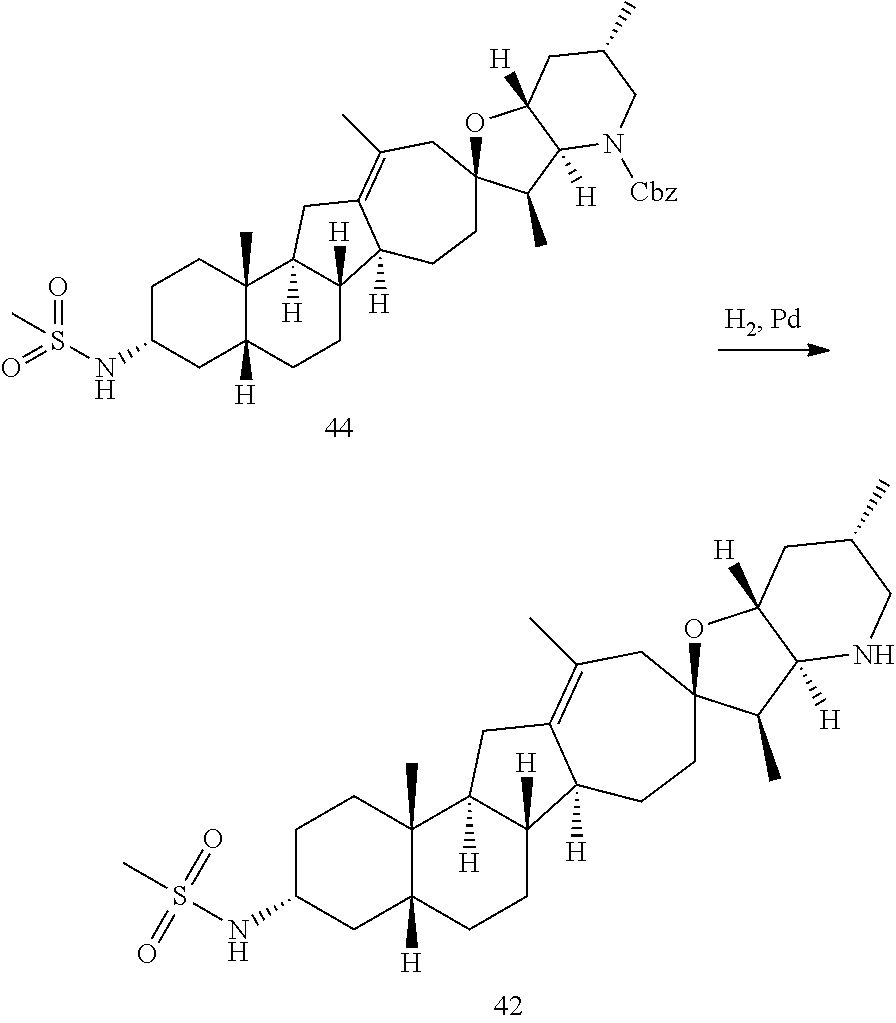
C1C(NS(=O)(=O)C)CC2([H])C(C)(C1)C1([H])C([H])(CC2)C2([H])C(=C(C)CC3(CC2)OC2([H])C([H])(C3C)N([Cbz])CC(C)C2)C1.C1C(NS(C)(=O)=O)CC2([H])C(C)(C1)C1([H])C([H])(CC2)C2([H])C(=C(C)CC3(CC2)OC2([H])C([H])(C3C)NCC(C)C2)C1
